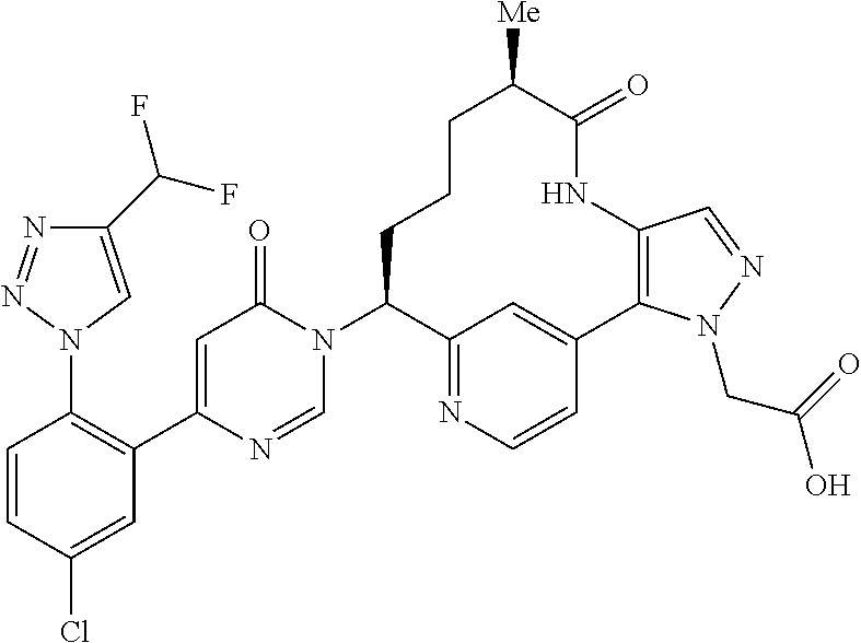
N1=NN(C2=C(C3=CC(=O)N(C4C5=NC=CC(=C5)C5=C(NC(=O)C([Me])CCC4)C=NN5CC(=O)O)C=N3)C=C(Cl)C=C2)C=C1C(F)F
